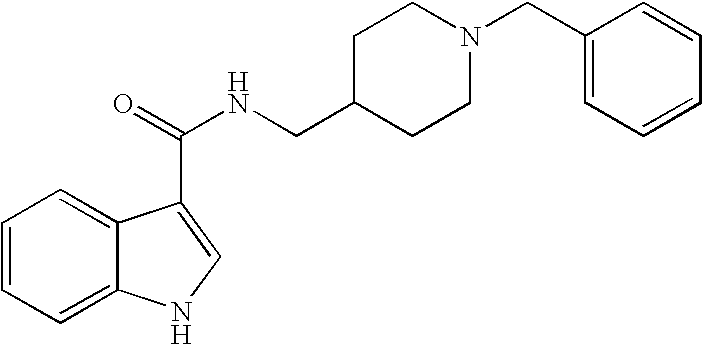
C1=CC=C2C(=C1)C(C(NCC1CCN(CC3=CC=CC=C3)CC1)=O)=CN2
